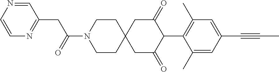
C1CN(C(=O)CC2=NC=CN=C2)CCC12CC(=O)C(C1=C(C)C=C(C#CC)C=C1C)C(=O)C2
